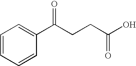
C1=CC=CC(C(CCC(O)=O)=O)=C1
